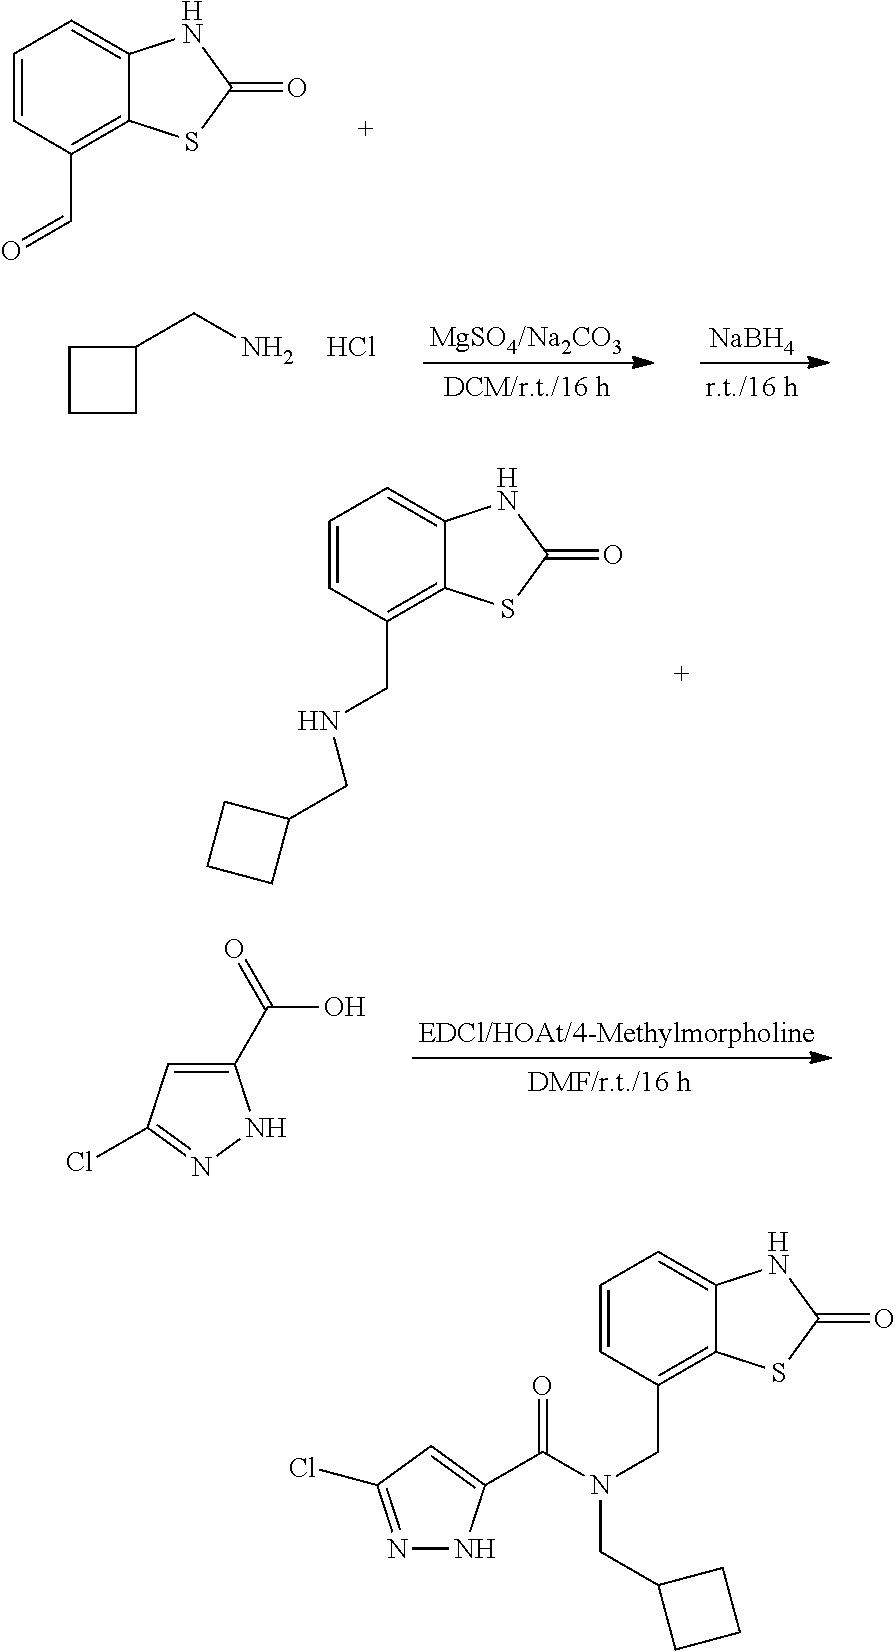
C1=C2C(=C(C=O)C=C1)SC(=O)N2.C1CCC1CN.Cl.[NaBH4].C1(C(=O)O)=CC(Cl)=NN1.C1=C2C(=C(CNCC3CCC3)C=C1)SC(=O)N2.C1=C2C(=C(CN(C(=O)C3=CC(Cl)=NN3)CC3CCC3)C=C1)SC(=O)N2
